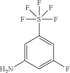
C1(N)=CC(S(F)(F)(F)(F)F)=CC(F)=C1
